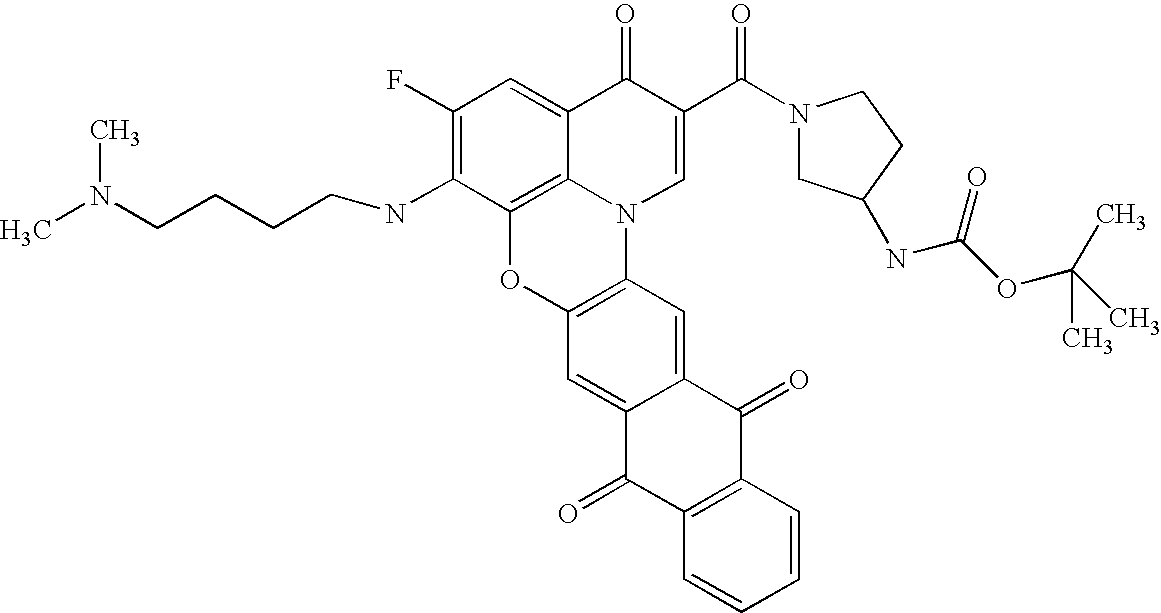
C12=C3C(=CC(F)=C1NCCCCN(C)C)C(=O)C(C(=O)N1CC(NC(OC(C)(C)C)=O)CC1)=CN3C1=C(O2)C=C2C(=C1)C(=O)C1=C(C2=O)C=CC=C1
